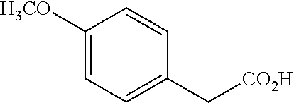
C1([H3CO])=CC=C(C[CO2H])C=C1
